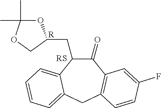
C1(CC2OC(C)(C)OC2)C(=O)C2=C(CC3=CC=CC=C13)C=CC(F)=C2.[R]
